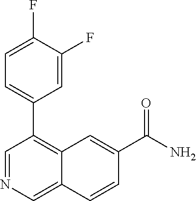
C1(F)=CC=C(C2=C3C(=CN=C2)C=CC(C(N)=O)=C3)C=C1F
